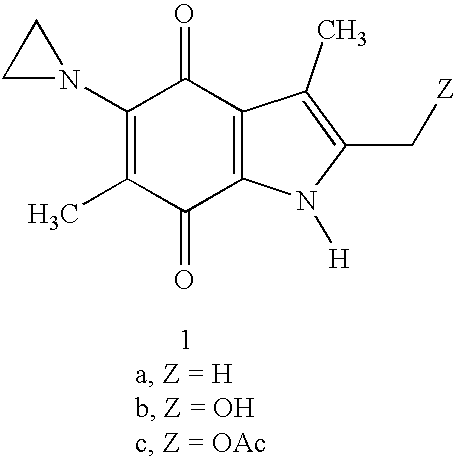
C1(N2CC2)=C(C)C(=O)C2=C(C1=O)C(C)=C(C[Z])N2[H]
